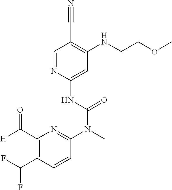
C1=NC(NC(N(C)C2=NC(C([H])=O)=C(C(F)F)C=C2)=O)=CC(NCCOC)=C1C#N
